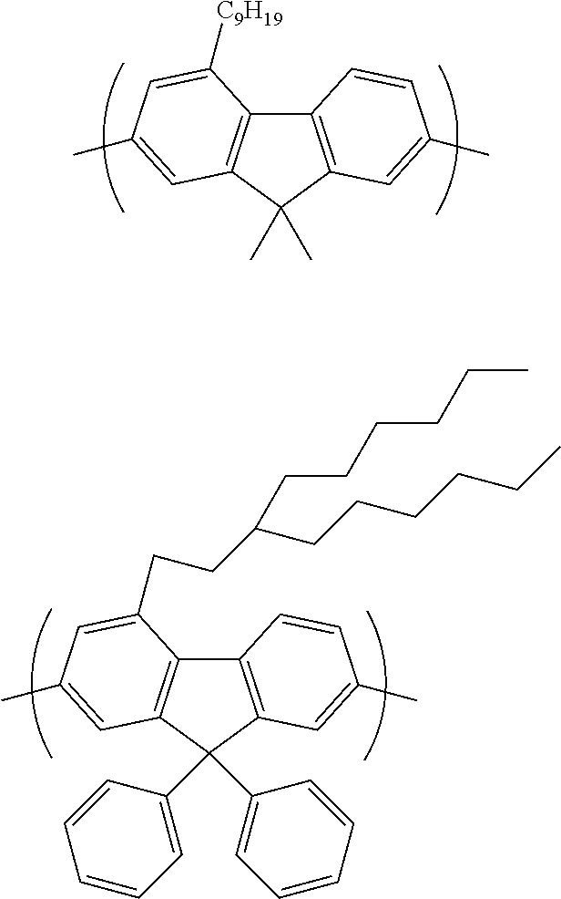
C12=C(C=C(C)C=C1)C(C)(C)C1=C2C([C9H19])=CC(C)=C1.C12=C(C=C(C)C=C1)C(C1=CC=CC=C1)(C1=CC=CC=C1)C1=C2C(CCC(CCCCCC)CCCCCC)=CC(C)=C1
